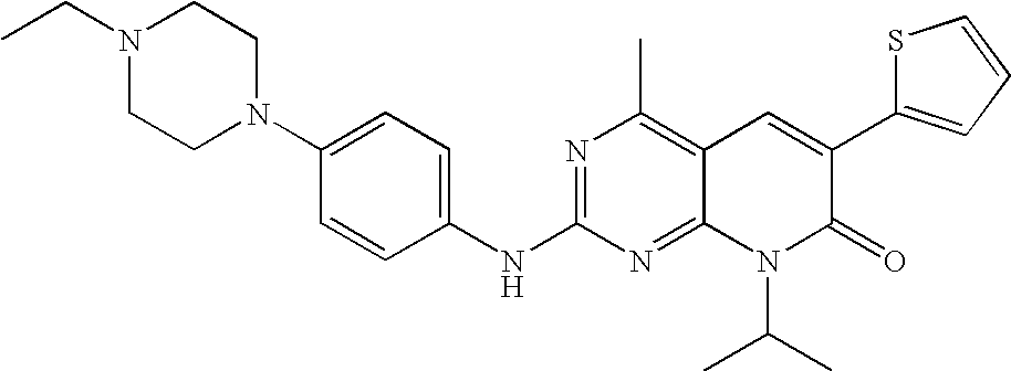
C1(NC2=NC(C)=C3C(=N2)N(C(C)C)C(=O)C(C2=CC=CS2)=C3)=CC=C(N2CCN(CC)CC2)C=C1
